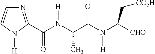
N1=C(C(N(C(C(N(C([CHO])C[CO2H])[H])=O)C)[H])=O)N([H])C=C1
